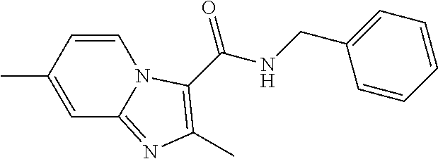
C1=C(C)C=CN2C1=NC(C)=C2C(=O)NCC1=CC=CC=C1
